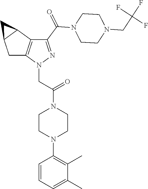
C(=O)(N1CCN(CC(F)(F)F)CC1)C1=NN(CC(=O)N2CCN(C3=C(C)C(C)=CC=C3)CC2)C2=C1C1C(C2)C1
